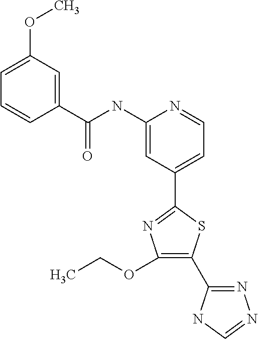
C(NC1=CC(C2=NC(OCC)=C(C3=NN=CN3)S2)=CC=N1)(=O)C1=CC(OC)=CC=C1
